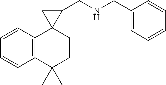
C1(CNCC2CC23C2=C(C(C)(C)CC3)C=CC=C2)=CC=CC=C1
